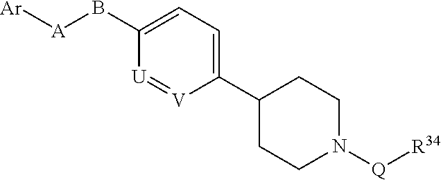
C1(B[A][Ar])=CC=C(C2CCN([Q][R34])CC2)[V]=[U]1
